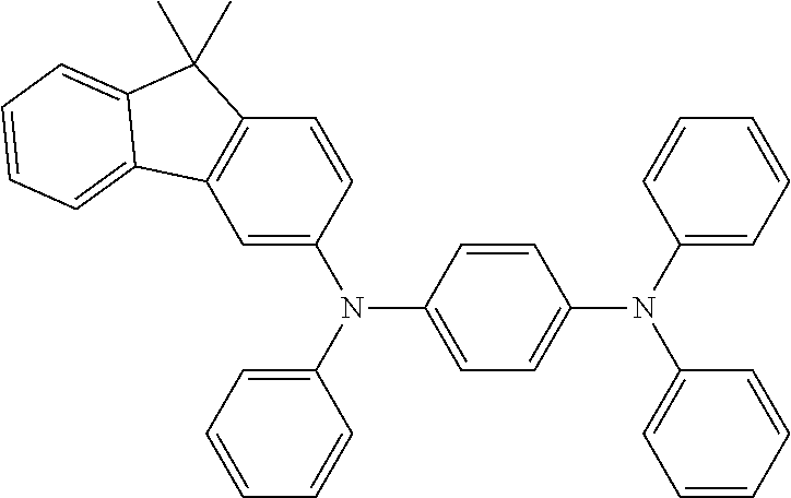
C1=C(N(C2=CC=CC=C2)C2=CC=C(N(C3=CC=CC=C3)C3=CC=CC=C3)C=C2)C=CC2=C1C1=CC=CC=C1C2(C)C
